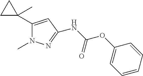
C1=CC=CC(OC(NC2=NN(C)C(C3(C)CC3)=C2)=O)=C1
